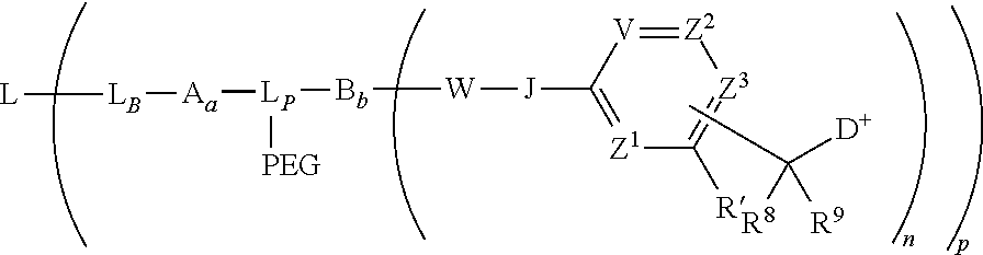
[Z2]1=[V]C([J][W][Bb][LP]([Aa][LB][L])[PEG])=[Z1]C([R])=[Z3]1.CC([D])([R8])[R9]
